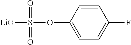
[LiO]S(OC1=CC=C(F)C=C1)(=O)=O
